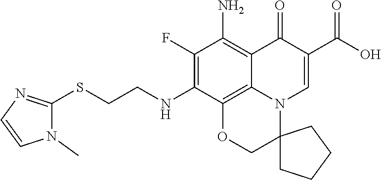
S(CCNC1=C(F)C(N)=C2C3=C1OCC1(N3C=C(C(O)=O)C2=O)CCCC1)C1=NC=CN1C
